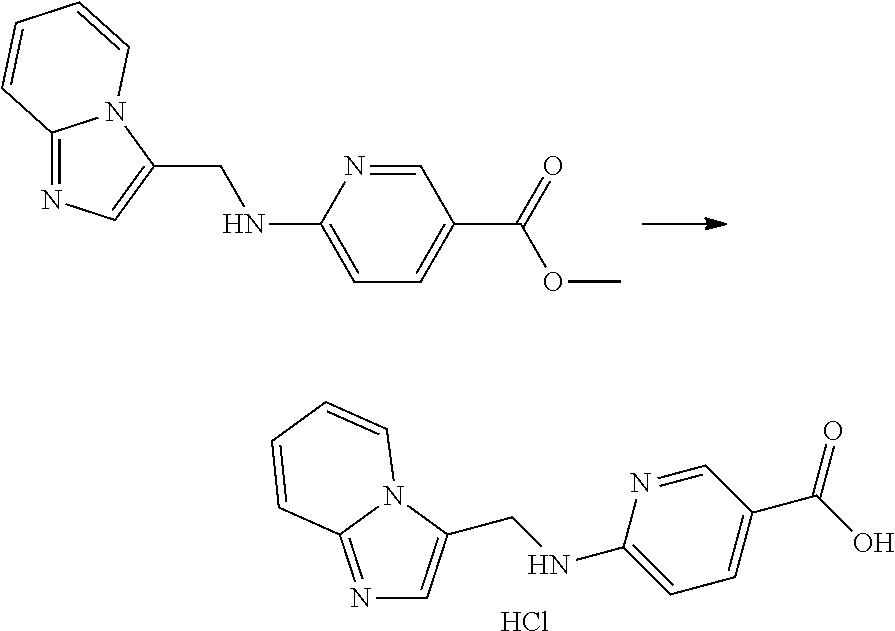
C12=NC=C(CNC3=CC=C(C(=O)OC)C=N3)N1C=CC=C2.C(NC1=CC=C(C(=O)O)C=N1)C1=CN=C2N1C=CC=C2.Cl
